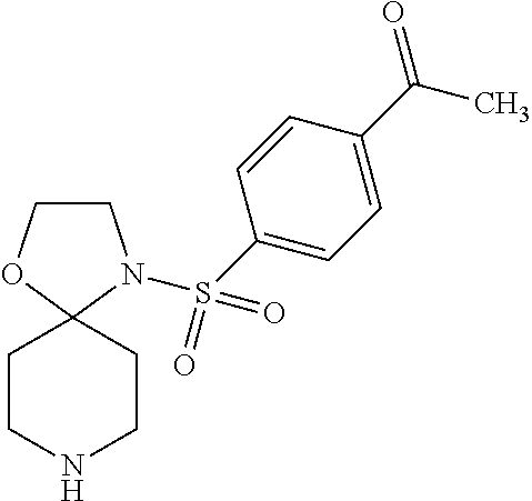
C1COC2(N1S(=O)(=O)C1=CC=C(C(=O)C)C=C1)CCNCC2
